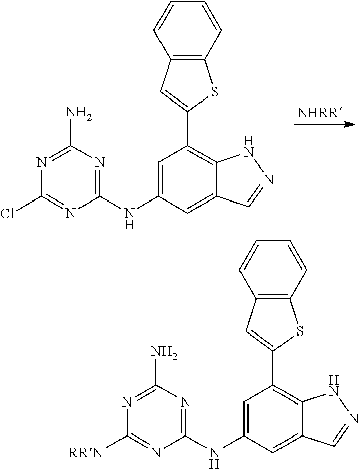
C12=CC(NC3=NC(N)=NC(Cl)=N3)=CC(C3=CC4=C(S3)C=CC=C4)=C1NN=C2.C12=CC(NC3=NC(N)=NC([RRN])=N3)=CC(C3=CC4=C(S3)C=CC=C4)=C1NN=C2
